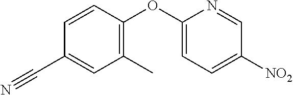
C1(C#N)=CC(C)=C(OC2=CC=C([NO2])C=N2)C=C1
